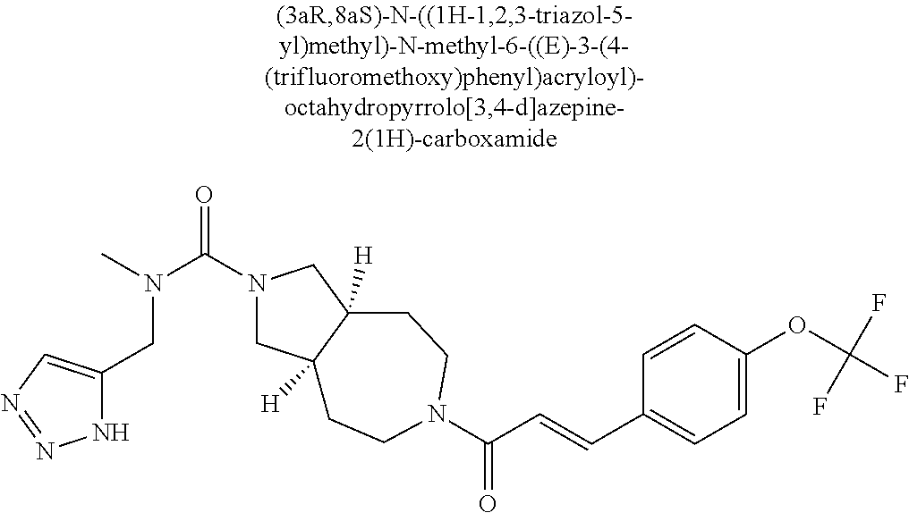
C1(CN(C)C(N2CC3([H])C([H])(C2)CCN(C(C=CC2=CC=C(OC(F)(F)F)C=C2)=O)CC3)=O)=CN=NN1
